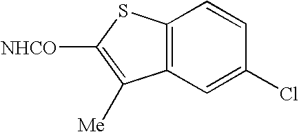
C12=C(SC([NHCO])=C1[Me])C=CC(Cl)=C2
